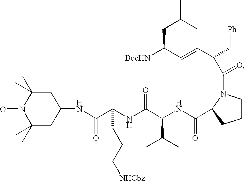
C(=CC([BocHN])CC(C)C)C(C(=O)N1CCCC1C(NC(C(NC(C(=O)NC1CC(C)(C)N(O)C(C)(C)C1)CCC[NHCbz])=O)C(C)C)=O)C[Ph]
